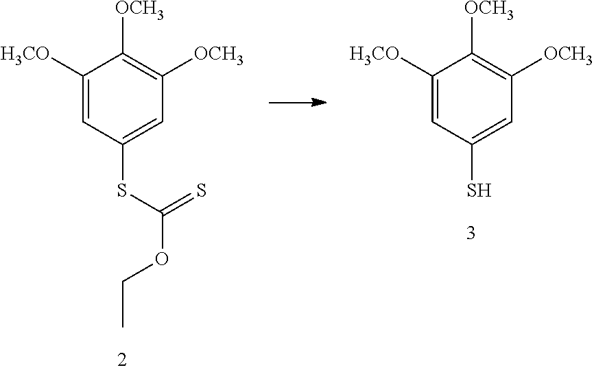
C1([H3CO])=CC(S)=CC([OCH3])=C1[OCH3].C1([H3CO])=CC(SC(OCC)=S)=CC([OCH3])=C1[OCH3]
